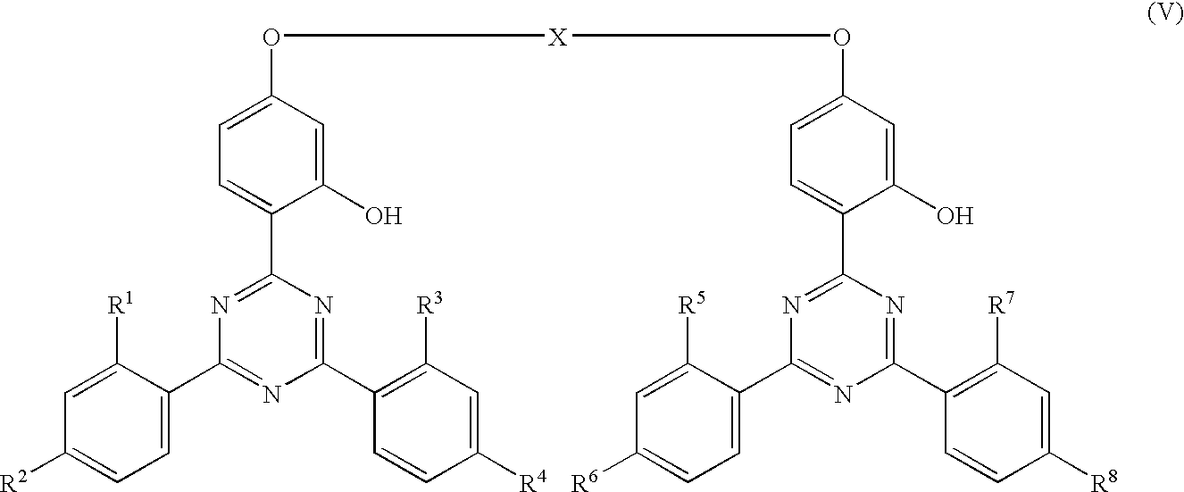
N1=C(C2=CC=C(O[X]OC3=CC=C(C4=NC(C5=CC=C([R6])C=C5[R5])=NC(C5=C([R7])C=C([R8])C=C5)=N4)C(O)=C3)C=C2O)N=C(C2=C([R3])C=C([R4])C=C2)N=C1C1=CC=C([R2])C=C1[R1]
